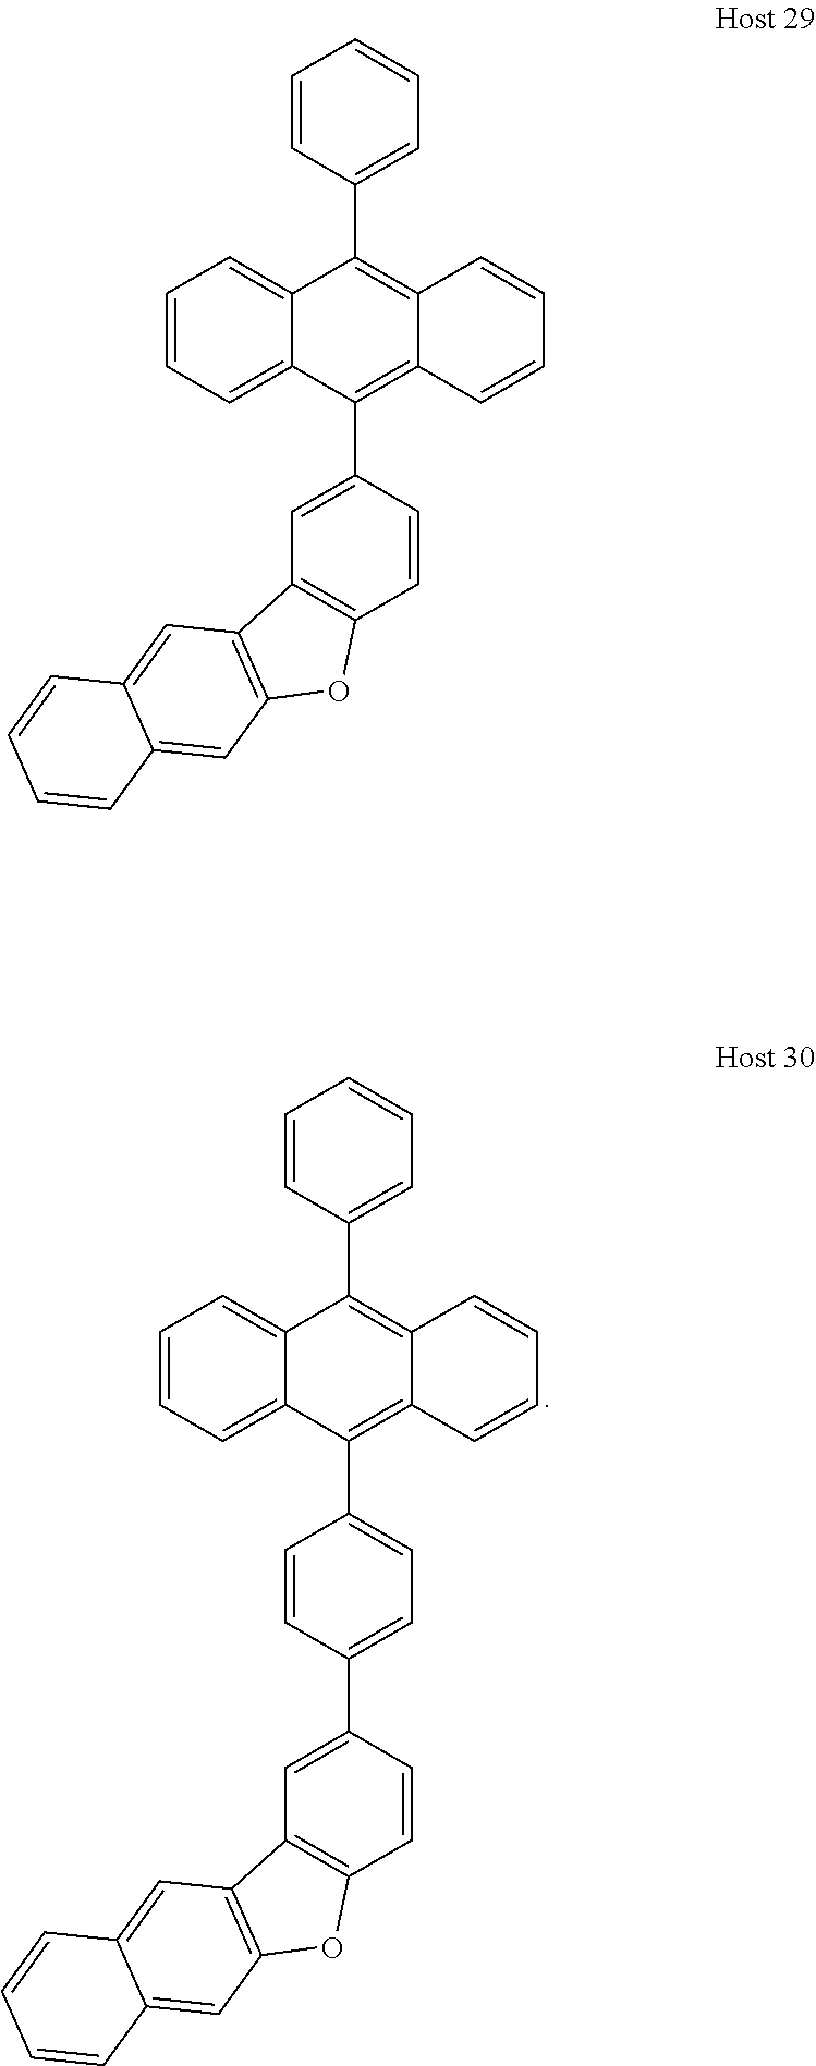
C1=CC=C2C(=C1)C(C1=CC=CC=C1)=C1C(=C2C2=CC=C(C3=CC4=C(C=C3)OC3=C4C=C4C(=C3)C=CC=C4)C=C2)C=CC=C1.C1=CC=C2C(=C1)C(C1=CC=CC=C1)=C1C(=C2C2=CC3=C(C=C2)OC2=C3C=C3C(=C2)C=CC=C3)C=CC=C1
